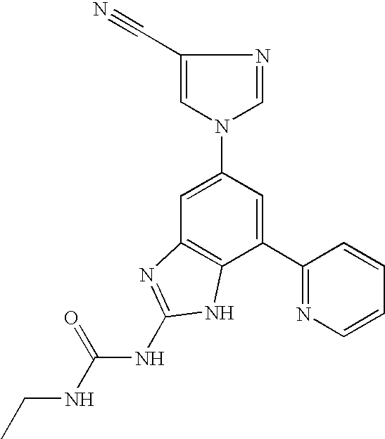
C1=C(N2C=NC(C#N)=C2)C=C(C2=NC=CC=C2)C2=C1N=C(NC(NCC)=O)N2
